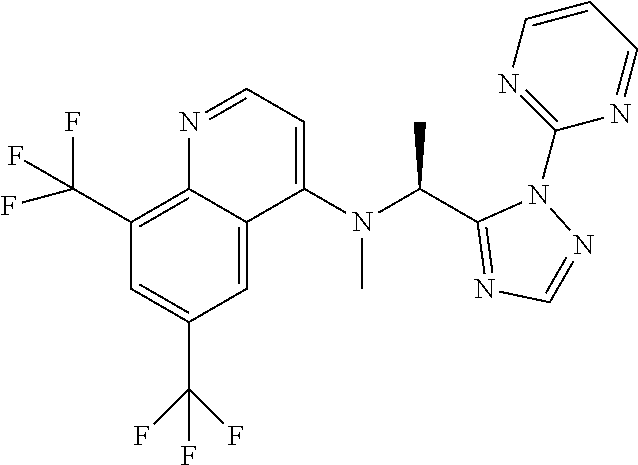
C1(C(F)(F)F)=C2C(=CC(C(F)(F)F)=C1)C(N(C(C1=NC=NN1C1=NC=CC=N1)C)C)=CC=N2
